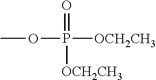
O=P([OCH2CH3])([OCH2CH3])OC
